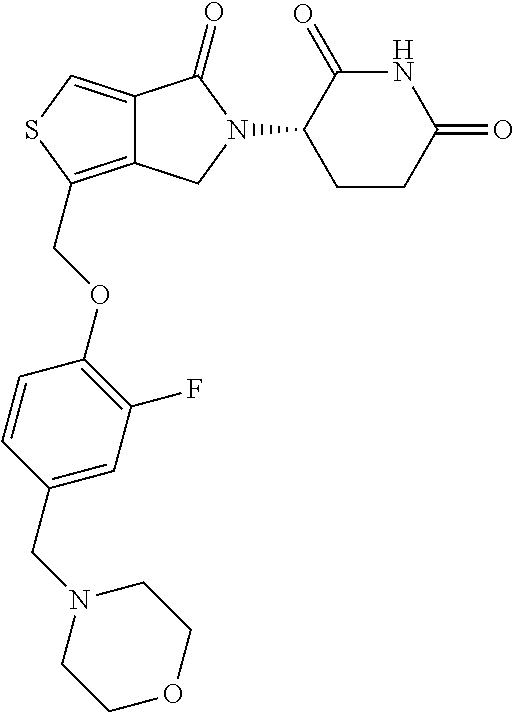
C12=CSC(COC3=C(F)C=C(CN4CCOCC4)C=C3)=C1CN(C1CCC(=O)NC1=O)C2=O
